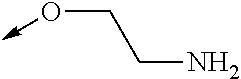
O(CCN)->C
